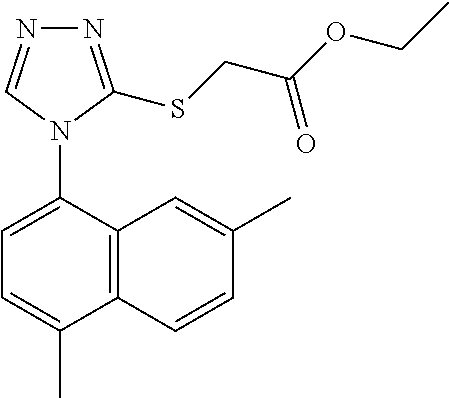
C12=C(C(N3C=NN=C3SCC(OCC)=O)=CC=C1C)C=C(C)C=C2
